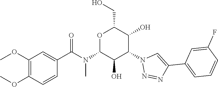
O1C(N(C(C2=CC(OC)=C(OC)C=C2)=O)C)C(O)C(N2N=NC(C3=CC=CC(F)=C3)=C2)C(O)C1CO
